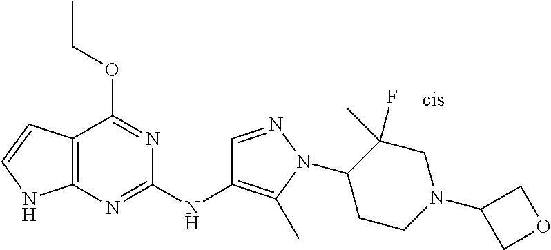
C12=C(N=C(NC3=C(C)N(C4CCN(C5COC5)CC4(F)C)N=C3)N=C1OCC)NC=C2
